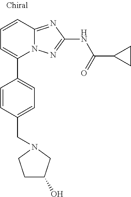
C1=CC2=NC(NC(=O)C3CC3)=NN2C(C2=CC=C(CN3CC(O)CC3)C=C2)=C1
